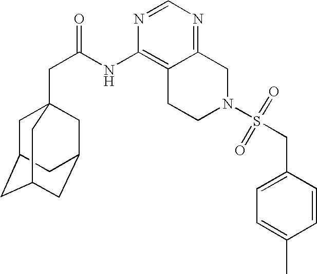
C1C2CC3CC(CC1(CC(=O)NC1=C4C(=NC=N1)CN(S(CC1=CC=C(C)C=C1)(=O)=O)CC4)C3)C2
